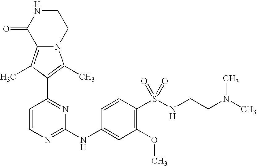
N12C(=C(C)C(C3=NC(NC4=CC(OC)=C(S(NCCN(C)C)(=O)=O)C=C4)=NC=C3)=C1C)C(=O)NCC2
